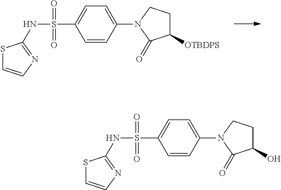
N(S(=O)(=O)C1=CC=C(N2C(=O)C([OTBDPS])CC2)C=C1)C1=NC=CS1.N(S(=O)(=O)C1=CC=C(N2C(=O)C(O)CC2)C=C1)C1=NC=CS1
